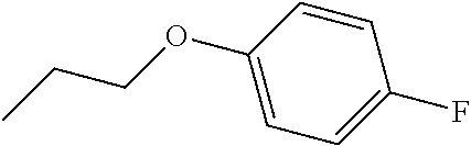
CCCOC1=CC=C(F)C=C1
